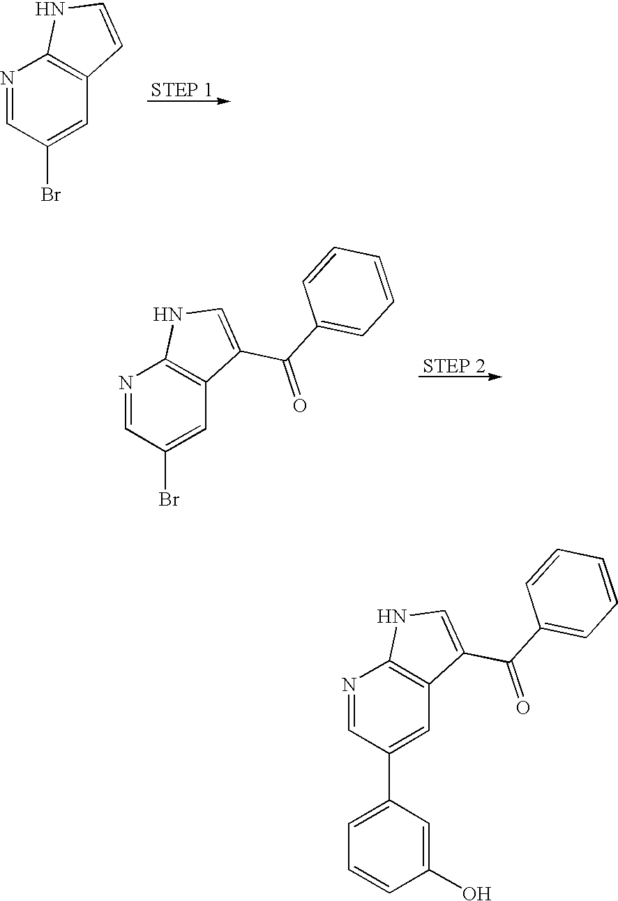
N1=CC(Br)=CC2=C1NC=C2.N1=CC(Br)=CC2=C1NC=C2C(C1=CC=CC=C1)=O.N1=CC(C2=CC=CC(O)=C2)=CC2=C1NC=C2C(C1=CC=CC=C1)=O
